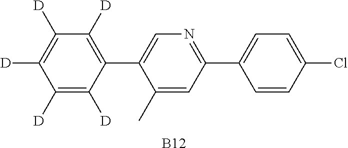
C1(C)=CC(C2=CC=C(Cl)C=C2)=NC=C1C1=C([D])C([D])=C([D])C([D])=C1[D].[B12]
